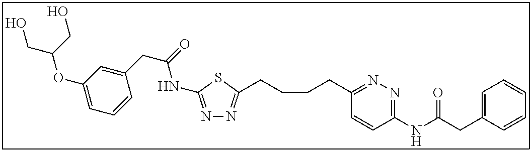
N1=C(NC(CC2=CC(OC(CO)CO)=CC=C2)=O)SC(CCCCC2=NN=C(NC(CC3=CC=CC=C3)=O)C=C2)=N1
